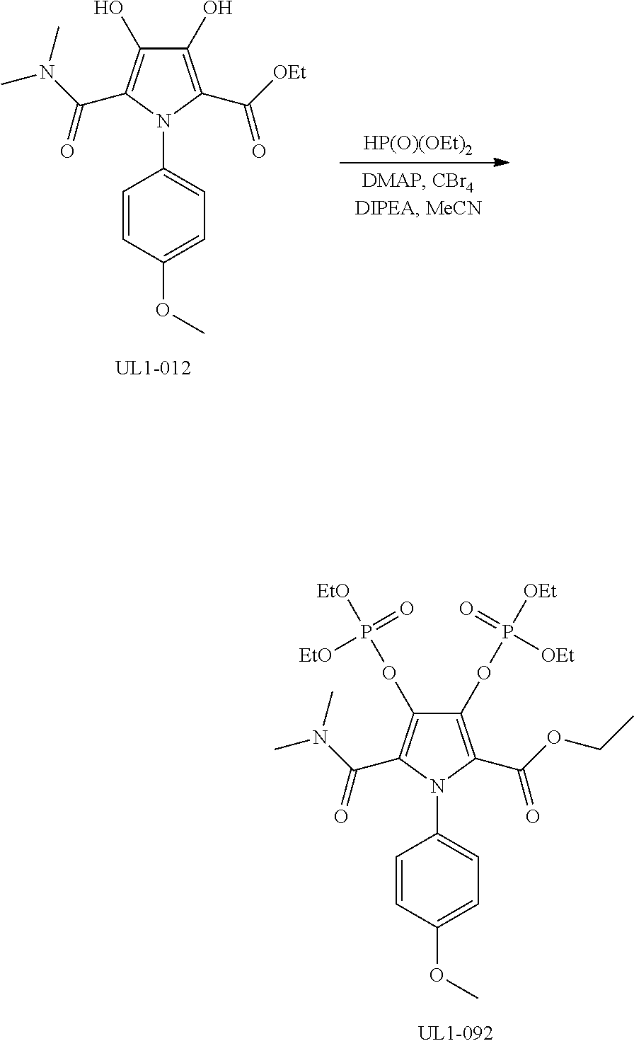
C1(OP([OEt])(=O)[OEt])=C(C(OCC)=O)N(C2=CC=C(OC)C=C2)C(C(N(C)C)=O)=C1OP([EtO])([EtO])=O.C1(O)=C(C([OEt])=O)N(C2=CC=C(OC)C=C2)C(C(N(C)C)=O)=C1O.[HP(O)(OEt)2]
